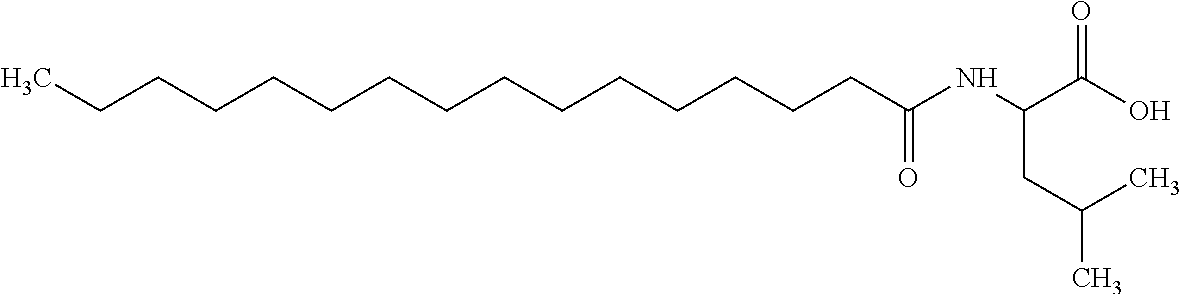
C(CC(C)C)(C(O)=O)NC(CCCCCCCCCCCCCCC)=O
